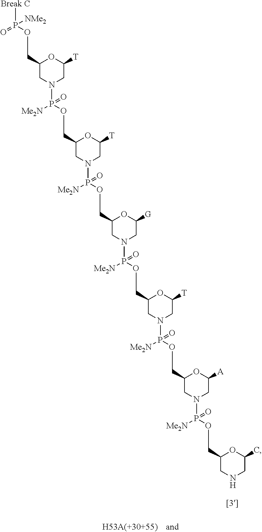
[Break C]P(OCC1CN(P(OCC2CN(P(OCC3CN(P(OCC4CN(P(OCC5CN(P(OCC6CNCC(C)O6)([Me2N])=O)CC([A])O5)([Me2N])=O)CC([T])O4)([Me2N])=O)CC([G])O3)([Me2N])=O)CC([T])O2)([Me2N])=O)CC([T])O1)(=O)[NMe2]
